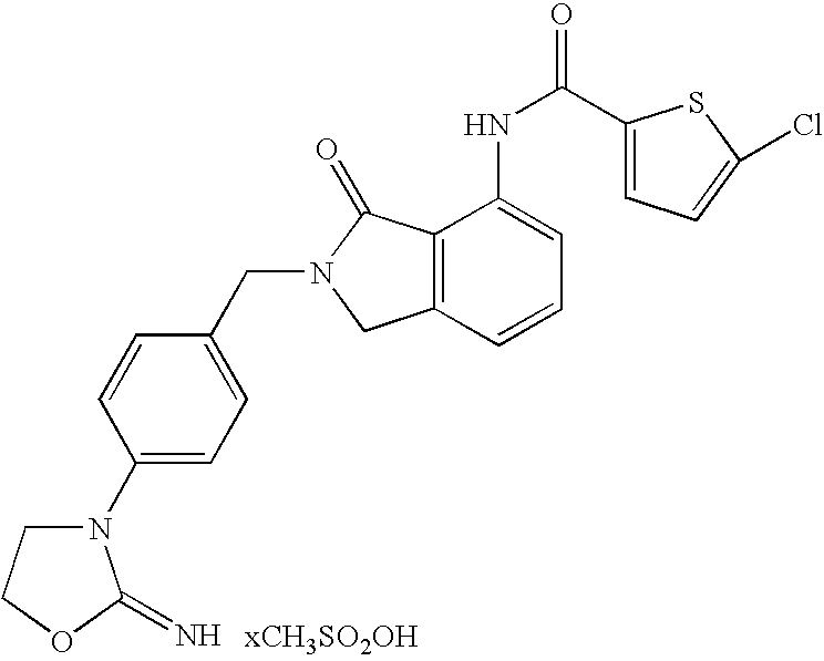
C1(N2CCOC2=N)=CC=C(CN2CC3=C(C2=O)C(NC(=O)C2=CC=C(Cl)S2)=CC=C3)C=C1
